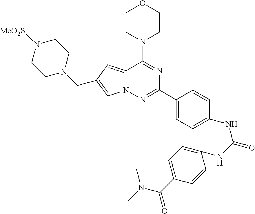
C1CN(C2=NC(C3=CC=C(NC(NC4=CC=C(C(N(C)C)=O)C=C4)=O)C=C3)=NN3C2=CC(CN2CCN([MeO2S])CC2)=C3)CCO1
